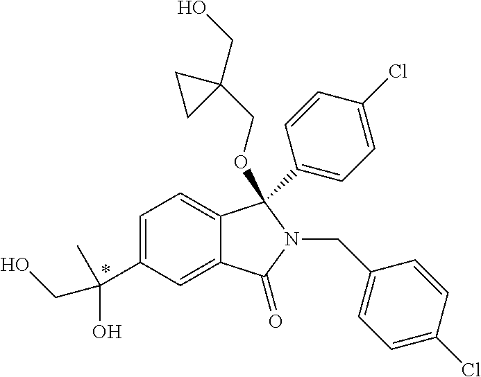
C1=C(C(CO)(O)C)C=C2C(=C1)C(C1=CC=C(Cl)C=C1)(OCC1(CO)CC1)N(CC1=CC=C(Cl)C=C1)C2=O
